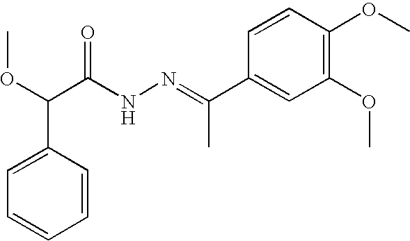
COC(C(NN=C(C1=CC(OC)=C(OC)C=C1)C)=O)C1=CC=CC=C1
